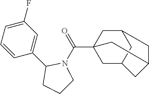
C1(C2CCCN2C(=O)C23CC4CC(C2)CC(C3)C4)=CC(F)=CC=C1
